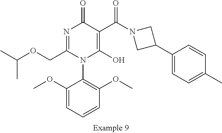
C1=CC=C(OC)C(N2C(O)=C(C(N3CC(C4=CC=C(C)C=C4)C3)=O)C(=O)N=C2COC(C)C)=C1OC
